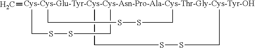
[Cys-Cys-Glu-Tyr-Cys-Cys-Asn-Pro-Ala-Cys-Thr-Gly-Cys-Tyr-OH]123(=C)(CSSC1)(CSSC2)CSSC3
